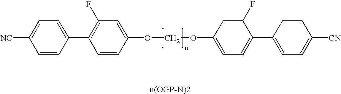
C1([NC])=CC=C(C2=C(F)C=C(OCOC3=CC=C(C4=CC=C([CN])C=C4)C(F)=C3)C=C2)C=C1
